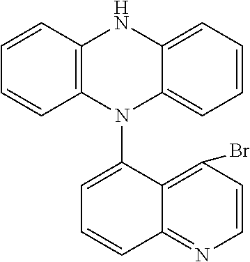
C1=CC=C2C(=C1)NC1=C(N2C2=CC=CC3=NC=CC(Br)=C23)C=CC=C1
